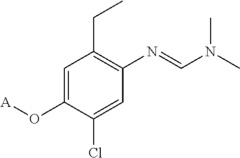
C1=C(O[A])C(Cl)=CC(N=CN(C)C)=C1CC
